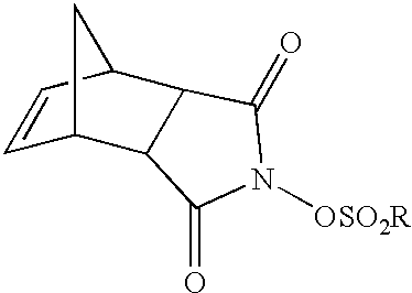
C1=CC2C3C(C1C2)C(=O)N([OSO2R])C3=O
